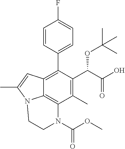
C1=CC(C2=C3C4=C(C(C)=C2C(C(=O)O)OC(C)(C)C)N(C(=O)OC)CCN4C(C)=C3)=CC=C1F
